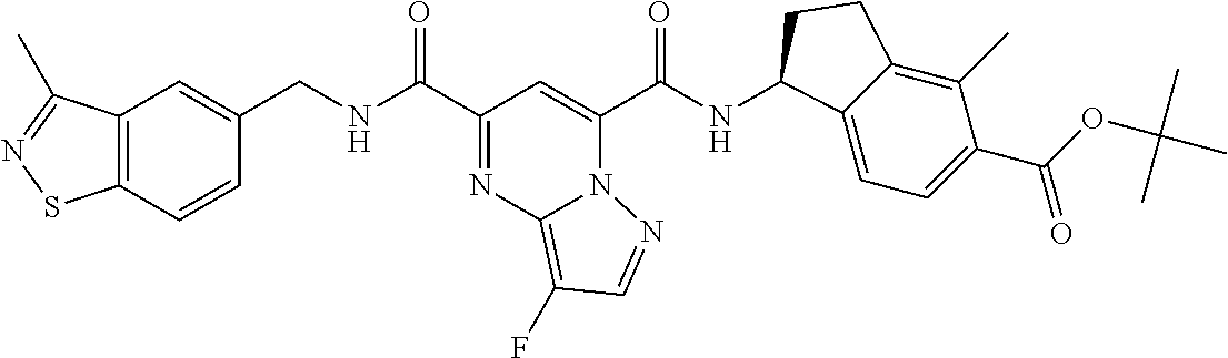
C(C1=NC2=C(F)C=NN2C(C(NC2C3=CC=C(C(=O)OC(C)(C)C)C(C)=C3CC2)=O)=C1)(=O)NCC1=CC2=C(C=C1)SN=C2C
